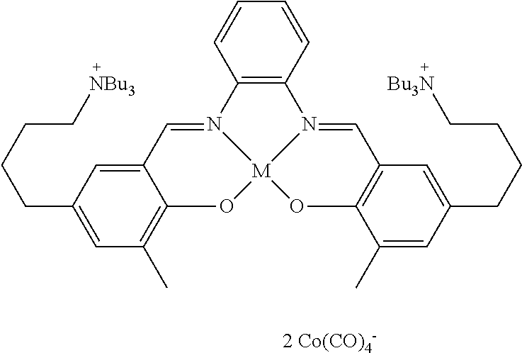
C12=C(C=CC=C1)N1=CC3=C(O[M]14OC1=C(C)C=C(CCCC[NBu3])C=C1C=N24)C(C)=CC(CCCC[Bu3N])=C3.[2 Co(CO)4-]
